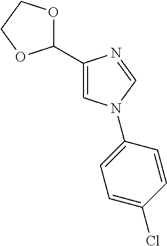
C1(C2OCCO2)=CN(C2=CC=C(Cl)C=C2)C=N1
